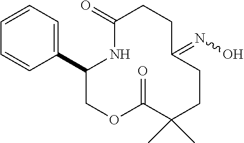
C1(C2=CC=CC=C2)COC(=O)C(C)(C)CCC(=NO)CCC(=O)N1
